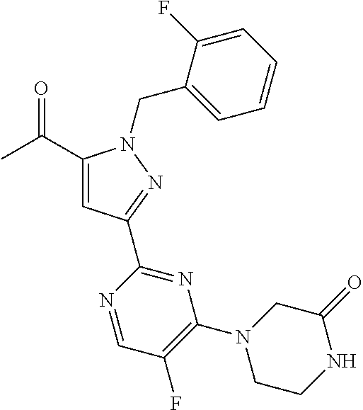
CC(=O)C1=CC(C2=NC(N3CCNC(=O)C3)=C(F)C=N2)=NN1CC1=CC=CC=C1F
